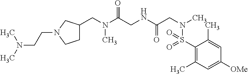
C1(S(N(CC(NCC(N(CC2CCN(CCN(C)C)C2)C)=O)=O)C)(=O)=O)=C(C)C=C([OMe])C=C1C
